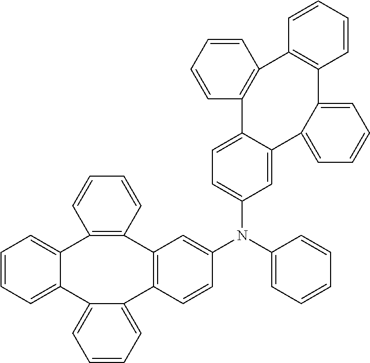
C1=CC=C2C(=C1)C1=CC=CC=C1C1=C(C3=C2C=CC(N(C2=CC=CC=C2)C2=CC=C4C(=C2)C2=CC=CC=C2C2=C(C5=C4C=CC=C5)C=CC=C2)=C3)C=CC=C1
